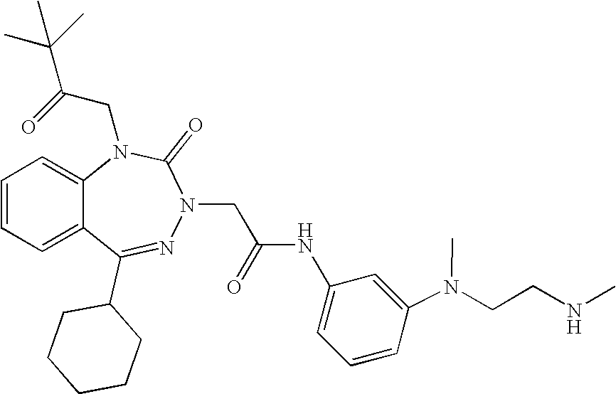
C1=CC=C2C(=C1)N(CC(C(C)(C)C)=O)C(=O)N(CC(NC1=CC=CC(N(CCNC)C)=C1)=O)N=C2C1CCCCC1
